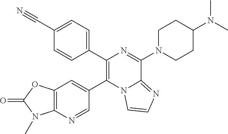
C12=C(N=CC(C3=C(C4=CC=C(C#N)C=C4)N=C(N4CCC(N(C)C)CC4)C4=NC=CN34)=C1)N(C)C(=O)O2
